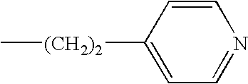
C1([(CH2)2]C)=CC=NC=C1
